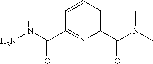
C1=CC=C(C(N(C)C)=O)N=C1C(NN)=O
